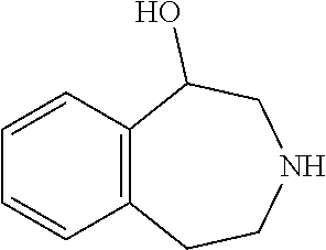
C1=CC2=C(CCNCC2O)C=C1
